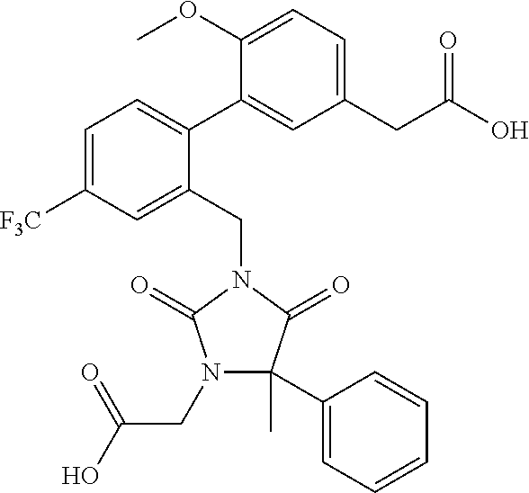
C1=C([F3C])C=C(CN2C(=O)C(C)(C3=CC=CC=C3)N(CC(=O)O)C2=O)C(C2=CC(CC(O)=O)=CC=C2OC)=C1
